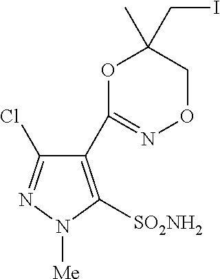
[SO2NH2]C1=C(C2=NOCC(C)(CI)O2)C(Cl)=NN1[Me]
